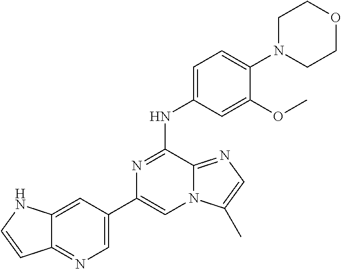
C1(C2=CN=C3C(=C2)NC=C3)=CN2C(=NC=C2C)C(NC2=CC=C(N3CCOCC3)C(OC)=C2)=N1
